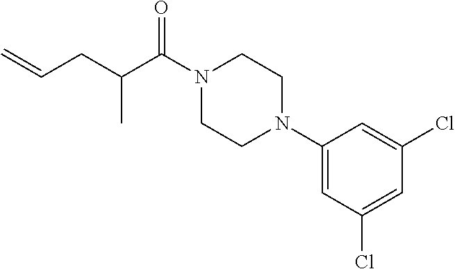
C1(N2CCN(C(C(CC=C)C)=O)CC2)=CC(Cl)=CC(Cl)=C1
